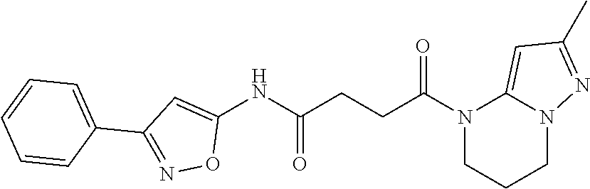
C1(NC(CCC(N2CCCN3C2=CC(C)=N3)=O)=O)=CC(C2=CC=CC=C2)=NO1
